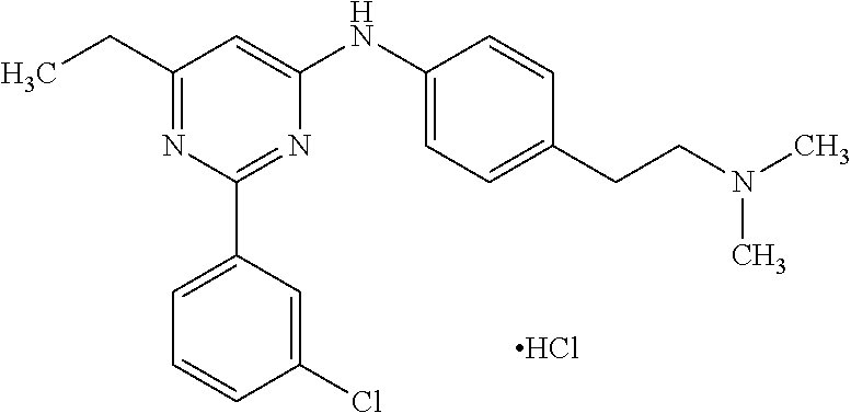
C1(CC)=NC(C2=CC=CC(Cl)=C2)=NC(NC2=CC=C(CCN(C)C)C=C2)=C1.Cl
